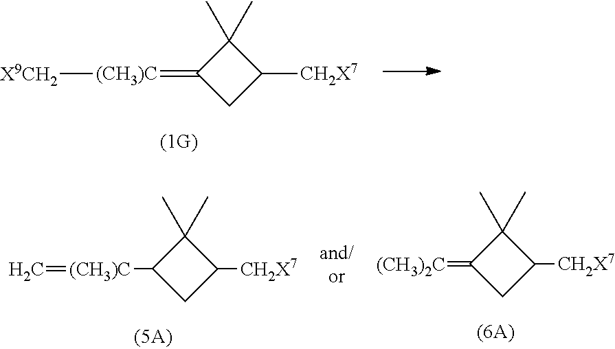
C1(C)(C)C(=[(CH3)C][X9CH2])CC1[CH2X7].C1(C)(C)C(=[(CH3)2C])CC1[CH2X7].C1(C)(C)C([(CH3)C]=C)CC1[CH2X7]
